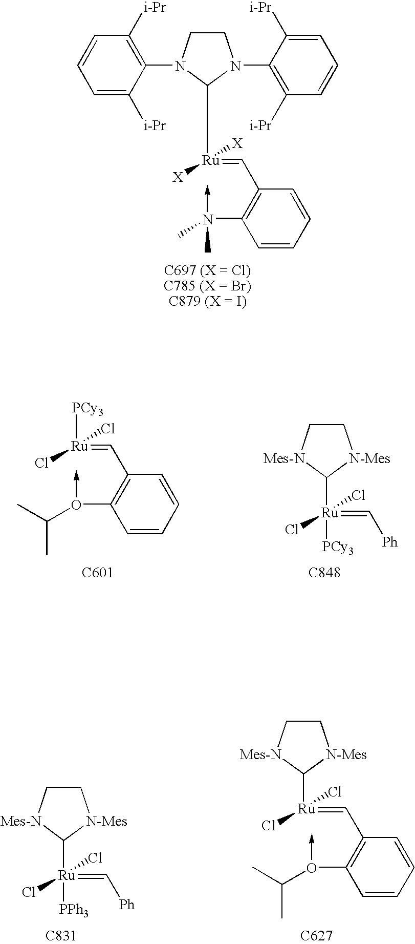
C1CN(C2=C([i-Pr])C=CC=C2[i-Pr])C([Ru](=CC2=C(N(->C)(C)C)C=CC=C2)([X])[X])N1C1=C([i-Pr])C=CC=C1[i-Pr].[Ru](=CC1=C(O(->C)C(C)C)C=CC=C1)(Cl)(Cl)[PCy3].[C601].C1C[Mes-N]C([Ru](Cl)(Cl)([PCy3])=C[Ph])[N-Mes]1.[C848].C1C[Mes-N]C([Ru](Cl)(Cl)([PPh3])=C[Ph])[N-Mes]1.[C831].C1C[Mes-N]C([Ru](Cl)(Cl)=CC2=C(O(C(C)C)->C)C=CC=C2)[N-Mes]1.[C627]
